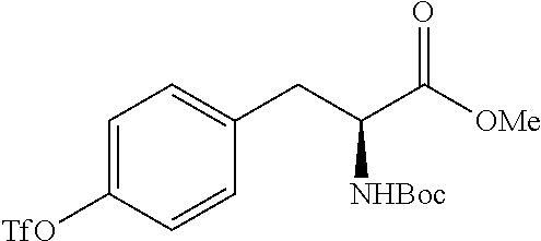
C1=C([TfO])C=CC(CC(C([OMe])=O)[NHBoc])=C1
